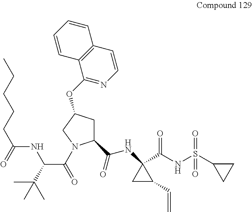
C(NC1(C(NS(=O)(=O)C2CC2)=O)CC1C=C)(=O)C1CC(OC2=NC=CC3=C2C=CC=C3)CN1C(C(NC(=O)CCCCC)C(C)(C)C)=O
